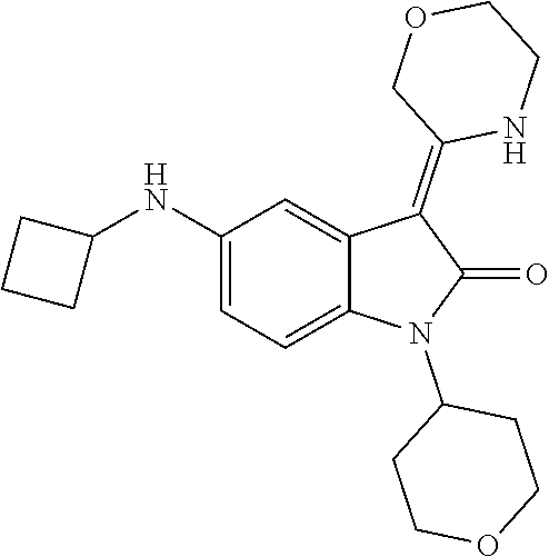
C1(NC2CCC2)=CC=C2C(=C1)C(=C1NCCOC1)C(=O)N2C1CCOCC1
